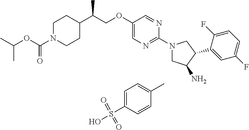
C1=C(S(=O)(O)=O)C=CC(C)=C1.C1(OCC(C2CCN(C(OC(C)C)=O)CC2)C)=CN=C(N2CC(N)C(C3=CC(F)=CC=C3F)C2)N=C1
